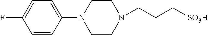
N1(CCC[SO3H])CCN(C2=CC=C(F)C=C2)CC1
